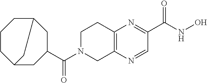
C12=C(N=CC(C(NO)=O)=N1)CN(C(C1CC3CCCC(C1)C3)=O)CC2
